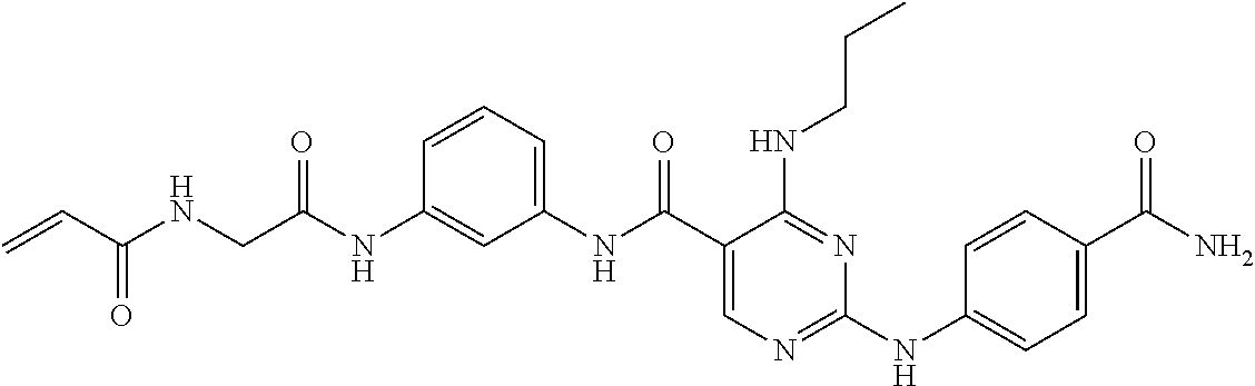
C1(NC(CNC(C=C)=O)=O)=CC(NC(C2=CN=C(NC3=CC=C(C(N)=O)C=C3)N=C2NCCC)=O)=CC=C1
